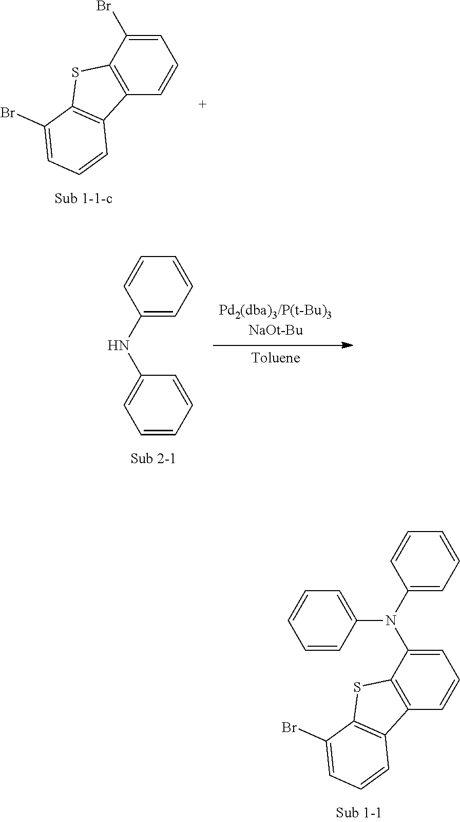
C12=C(C=CC=C1N(C1=CC=CC=C1)C1=CC=CC=C1)C1=C(S2)C(Br)=CC=C1.C12=C(C=CC=C1Br)C1=C(S2)C(Br)=CC=C1.C1=CC=CC(NC2=CC=CC=C2)=C1
